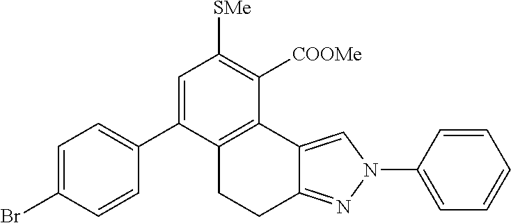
C1=C(C2=CC=C(Br)C=C2)C2=C(C([COOMe])=C1[SMe])C1=CN(C3=CC=CC=C3)N=C1CC2
